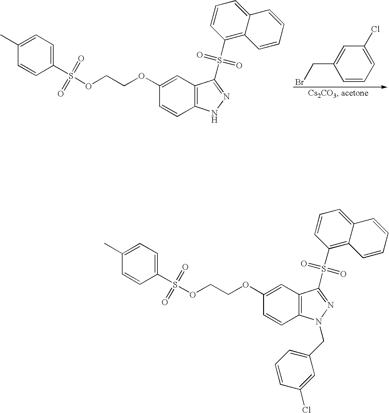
C1=CC=C(Cl)C=C1CBr.C1=CC(S(OCCOC2=CC3=C(C=C2)NN=C3S(C2=C3C(=CC=C2)C=CC=C3)(=O)=O)(=O)=O)=CC=C1C.O(CCOC1=CC2=C(C=C1)N(CC1=CC=CC(Cl)=C1)N=C2S(C1=C2C(=CC=C1)C=CC=C2)(=O)=O)S(C1=CC=C(C)C=C1)(=O)=O
